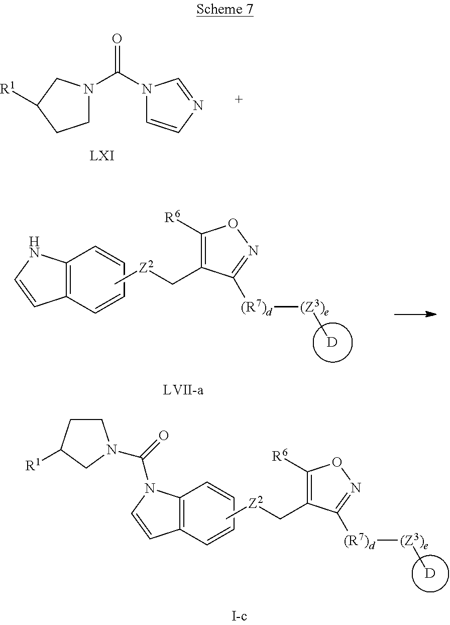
C1N(C(N2C=CN=C2)=O)CC([R1])C1.[D].C1=CC2=C(C=C1)NC=C2.C1([R6])=C(C[Z2]C)C([(R7)d][(Z3)e]C)=NO1.[D].C1([R6])=C(C[Z2]C)C([(R7)d][(Z3)e]C)=NO1.C1=CC2=C(C=C1)N(C(=O)N1CCC([R1])C1)C=C2
